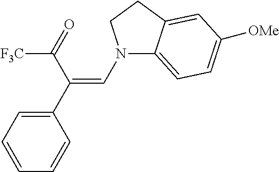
N1(C=C(C2=CC=CC=C2)C(=O)[F3C])C2=CC=C([OMe])C=C2CC1
